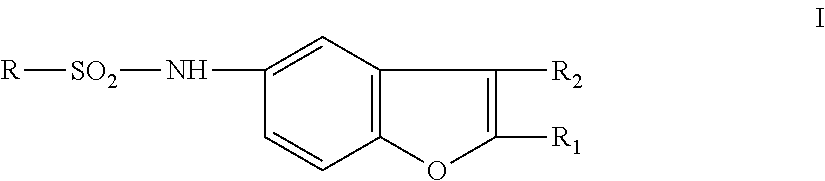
C1(N[SO2][R])=CC2=C(C=C1)OC([R1])=C2[R2]
